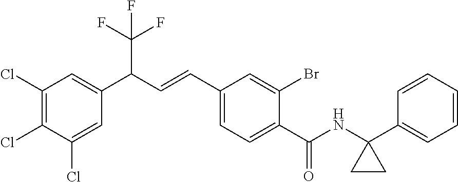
C1(Cl)=CC(C(C=CC2=CC=C(C(NC3(C4=CC=CC=C4)CC3)=O)C(Br)=C2)C(F)(F)F)=CC(Cl)=C1Cl
